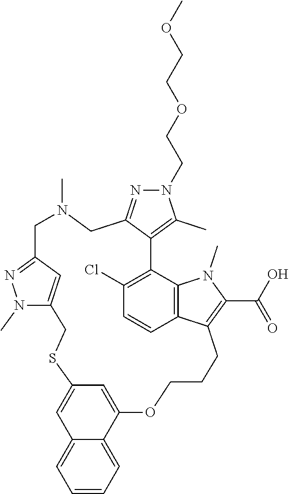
C1C2=NN(CCOCCOC)C(C)=C2C2=C(Cl)C=CC3=C2N(C)C(C(O)=O)=C3CCCOC2=CC(=CC3=CC=CC=C23)SCC2=CC(=NN2C)CN1C
